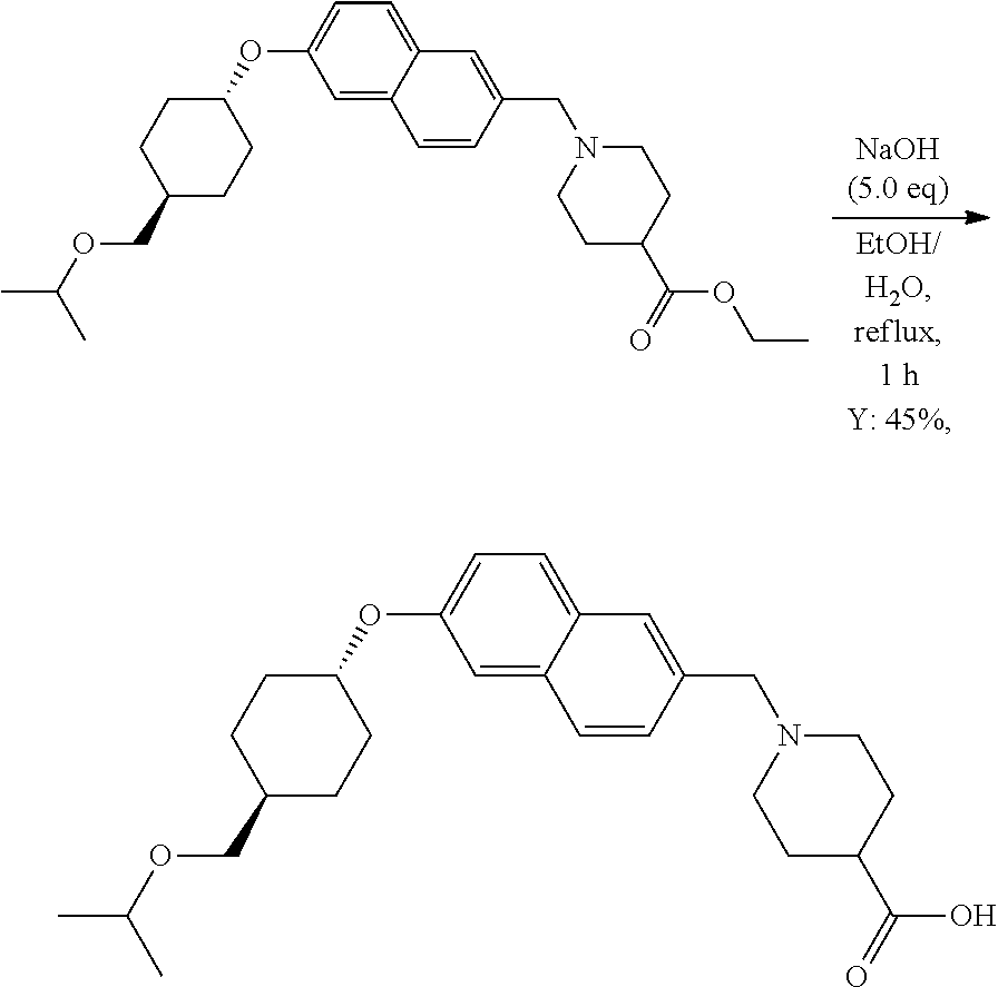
C1=C2C(=CC=C1OC1CCC(COC(C)C)CC1)C=C(CN1CCC(C(OCC)=O)CC1)C=C2.C1=C2C(=CC=C1OC1CCC(COC(C)C)CC1)C=C(CN1CCC(C(O)=O)CC1)C=C2
